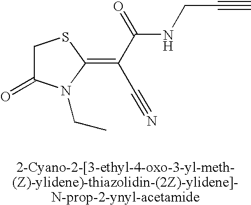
C1C(=O)N(CC)C(=C(C(=O)NCC#C)C#N)S1
